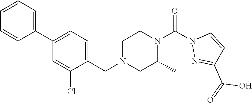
C1=CC=C(C2=CC=C(CN3CCN(C(=O)N4N=C(C(O)=O)C=C4)C(C)C3)C(Cl)=C2)C=C1
